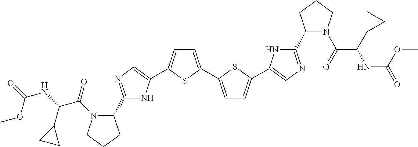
C1(C2N(C(C(C3CC3)NC(OC)=O)=O)CCC2)=NC=C(C2=CC=C(C3=CC=C(C4=CN=C(C5N(C(=O)C(C6CC6)NC(=O)OC)CCC5)N4)S3)S2)N1
